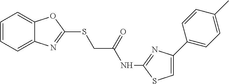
C1=CC=C2C(=C1)OC(SCC(NC1=NC(C3=CC=C(C)C=C3)=CS1)=O)=N2
